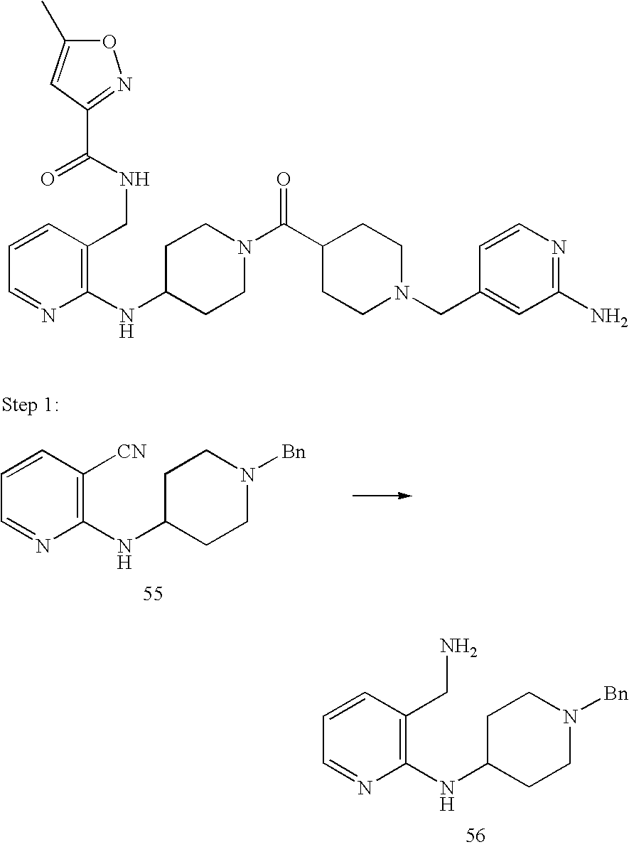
C1(NC2CCN([Bn])CC2)=C([CN])C=CC=N1.C1(NC2CCN([Bn])CC2)=C(CN)C=CC=N1.C1(NC2CCN(C(C3CCN(CC4=CC(N)=NC=C4)CC3)=O)CC2)=C(CNC(C2=NOC(C)=C2)=O)C=CC=N1
